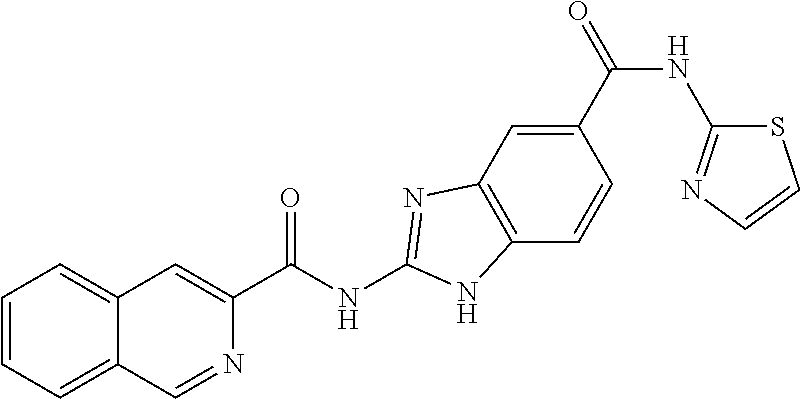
C1=CC=C2C(=C1)C=C(C(NC1=NC3=C(C=CC(C(NC4=NC=CS4)=O)=C3)N1)=O)N=C2
